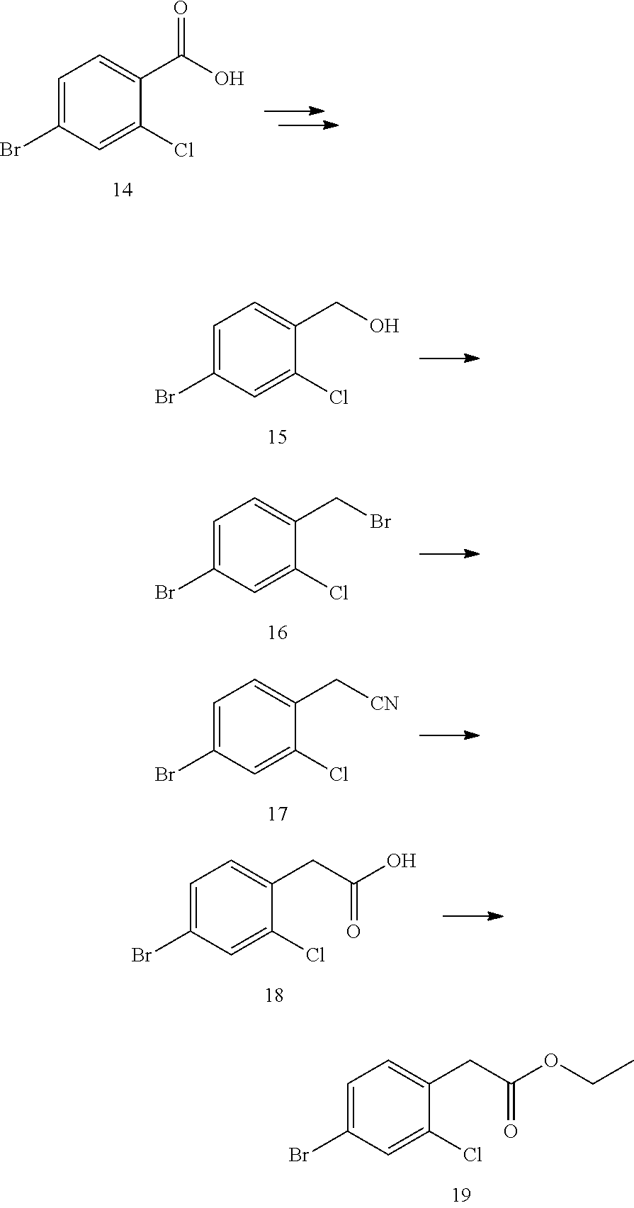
C1=C(Br)C=C(Cl)C(CC(OCC)=O)=C1.C1=C(Br)C=C(Cl)C(CO)=C1.C1=C(Br)C=C(Cl)C(CBr)=C1.C1=C(Br)C=C(Cl)C(C[CN])=C1.C1=C(Br)C=C(Cl)C(CC(O)=O)=C1.C1=C(Br)C=C(Cl)C(C(O)=O)=C1
